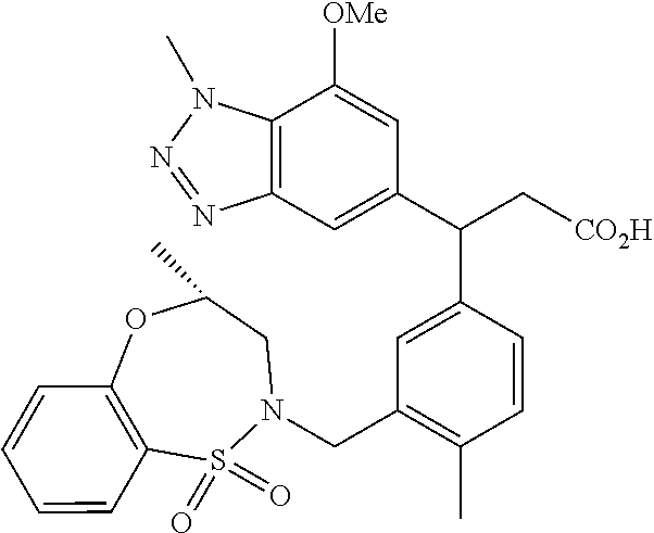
C12=C(N(C)N=N1)C([OMe])=CC(C(C[CO2H])C1=CC(CN3CC(C)OC4=C(S3(=O)=O)C=CC=C4)=C(C)C=C1)=C2
